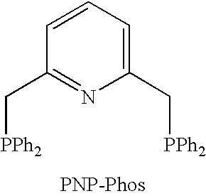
C1=CC=C(C[PPh2])N=C1C[PPh2]
